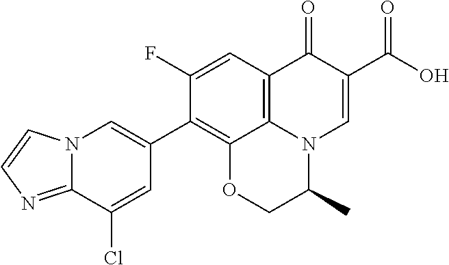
C12=NC=CN1C=C(C1=C3C4=C(C=C1F)C(=O)C(C(=O)O)=CN4C(C)CO3)C=C2Cl
